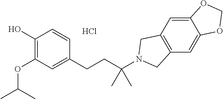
C1=C2C(=CC3=C1CN(C(CCC1=CC(OC(C)C)=C(O)C=C1)(C)C)C3)OCO2.Cl
